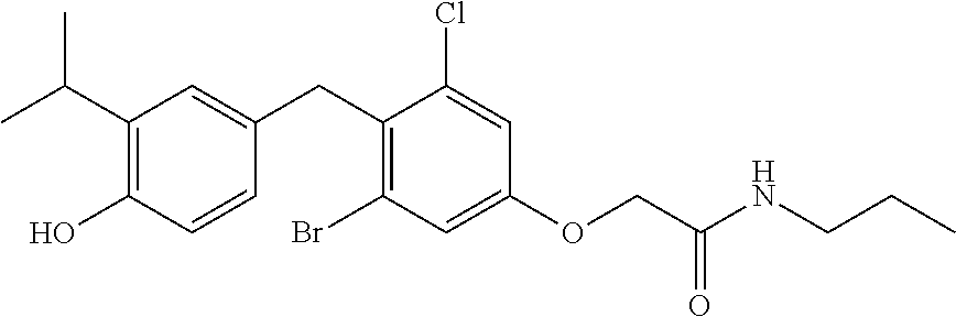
C1(CC2=CC(C(C)C)=C(O)C=C2)=C(Br)C=C(OCC(NCCC)=O)C=C1Cl
